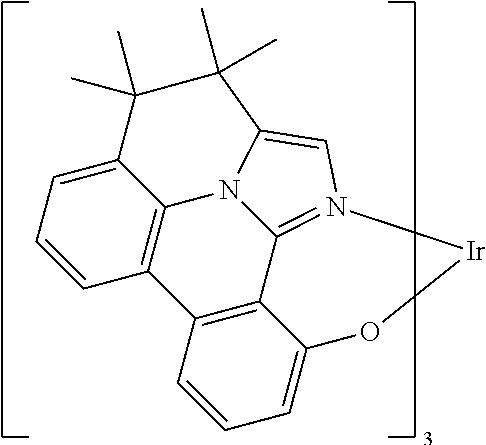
C1=C2C3=C(C=C1)C1=C4C5=N(C=C(N35)C(C)(C)C2(C)C)[Ir]OC4=CC=C1
